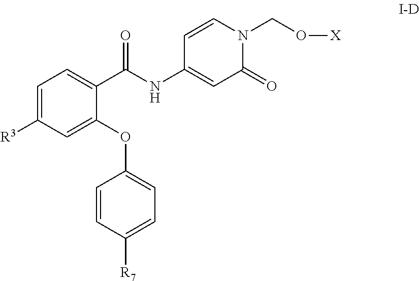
C1=C([R3])C=C(OC2=CC=C([R7])C=C2)C(C(NC2=CC(=O)N(CO[X])C=C2)=O)=C1
